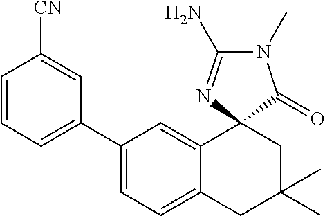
C1(C2=CC=CC([CN])=C2)=CC=C2C(=C1)C1(CC(C)(C)C2)C(=O)N(C)C(N)=N1
